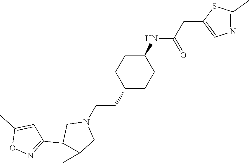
C(C1=CN=C(C)S1)C(=O)NC1CCC(CCN2CC3(C4=NOC(C)=C4)C(C2)C3)CC1
